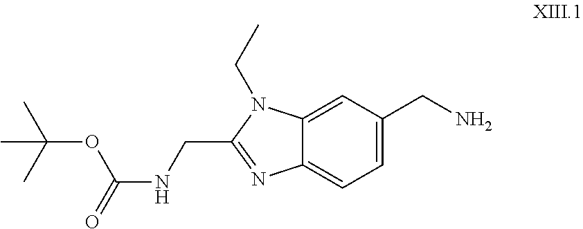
C1=C(CN)C=C2C(=C1)N=C(CNC(OC(C)(C)C)=O)N2CC
